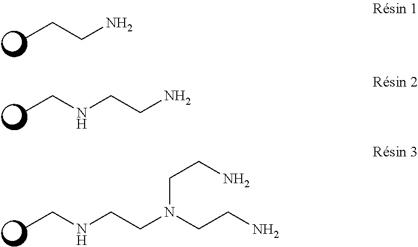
CCCN.CCNCCN.CCNCCN(CCN)CCN
